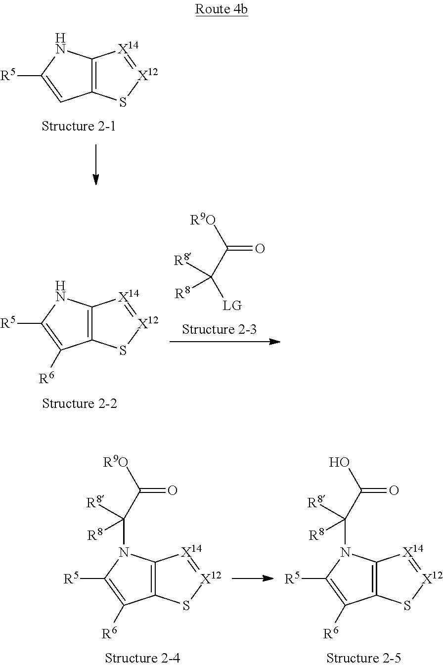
C12=C(NC([R5])=C1)[X14]=[X12]S2.[R9O]C(C([LG])([R8])[R8])=O.C12=C(NC([R5])=C1[R6])[X14]=[X12]S2.C12=C(C([R6])=C([R5])N1C(C([R9O])=O)([R8])[R8])S[X12]=[X14]2.C12=C(C([R6])=C([R5])N1C(C(O)=O)([R8])[R8])S[X12]=[X14]2
